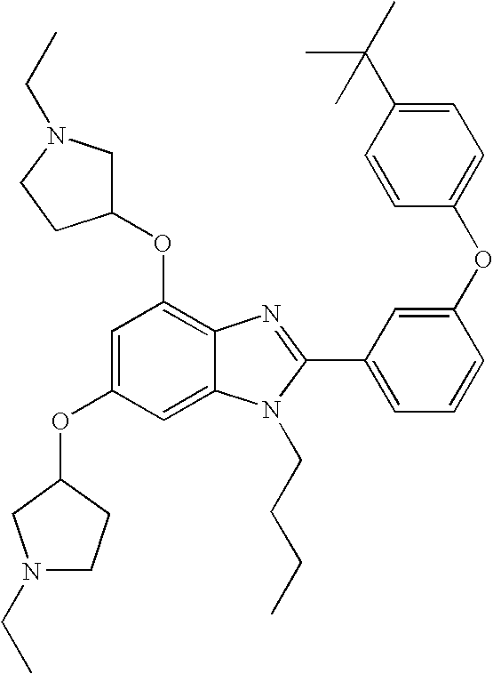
C1=C(OC2CN(CC)CC2)C=C2C(=C1OC1CN(CC)CC1)N=C(C1=CC=CC(OC3=CC=C(C(C)(C)C)C=C3)=C1)N2CCCC
